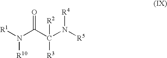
N(C(C(N([R5])[R4])([R3])[R2])=O)([R1])[R10]
